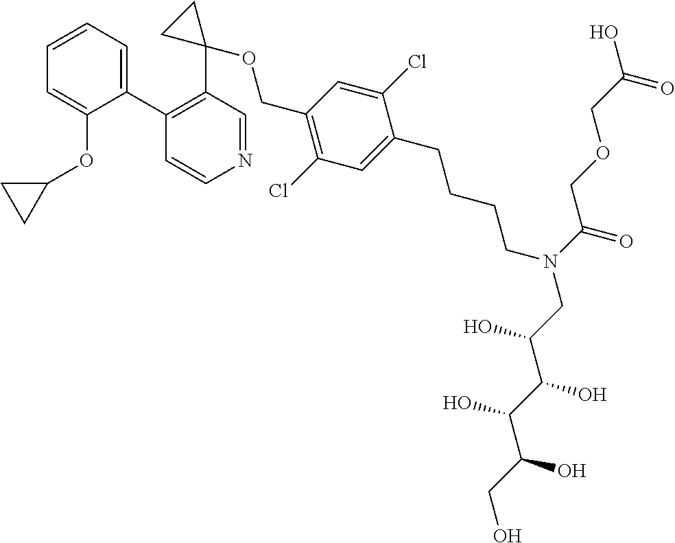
C1(C2=CC=CC=C2OC2CC2)=C(C2(OCC3=C(Cl)C=C(CCCCN(CC(C(C(C(CO)O)O)O)O)C(=O)COCC(O)=O)C(Cl)=C3)CC2)C=NC=C1
